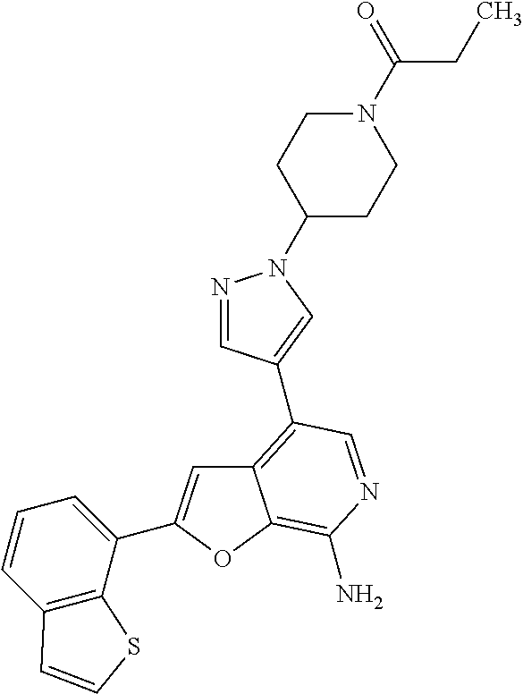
C12=C(C3=CN(C4CCN(C(=O)CC)CC4)N=C3)C=NC(N)=C1OC(C1=CC=CC3=C1SC=C3)=C2
